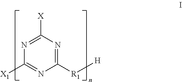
N1=C([X])N=C([R1][H])N=C1[X1]
